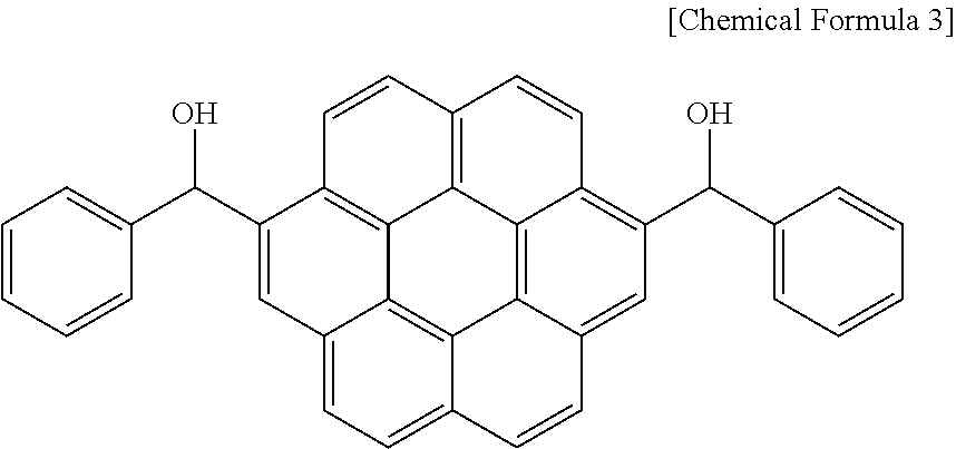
C12=C3C=CC4=C1C1=C5C6=C2C(=CC=C6C=CC5=CC(C(C2=CC=CC=C2)O)=C1C=C4)C=C3C(C1=CC=CC=C1)O
